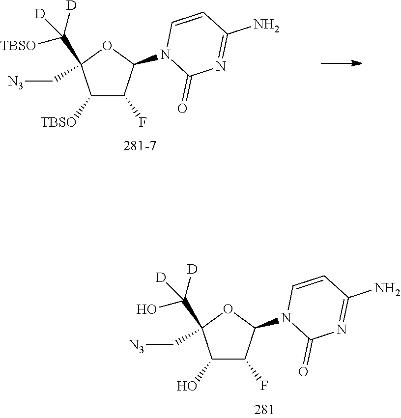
C1([TBSO])C(F)C(N2C(=O)N=C(N)C=C2)OC1(C[N3])C([D])([D])[TBSO].C1(O)C(F)C(N2C(=O)N=C(N)C=C2)OC1(C[N3])C([D])([D])O
